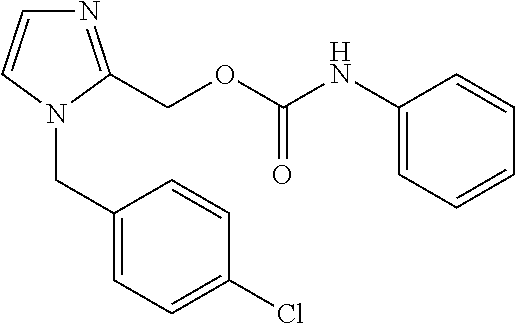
N1=C(COC(NC2=CC=CC=C2)=O)N(CC2=CC=C(Cl)C=C2)C=C1
